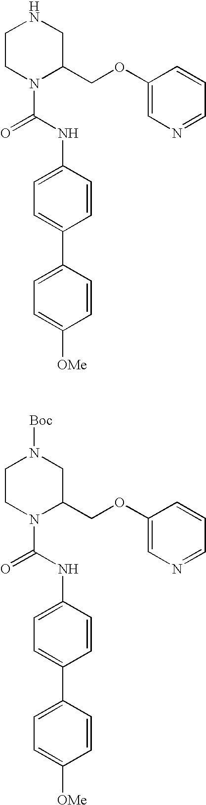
C1CN(C(=O)NC2=CC=C(C3=CC=C([OMe])C=C3)C=C2)C(COC2=CN=CC=C2)CN1.C1CN(C(=O)NC2=CC=C(C3=CC=C([OMe])C=C3)C=C2)C(COC2=CN=CC=C2)CN1[Boc]
